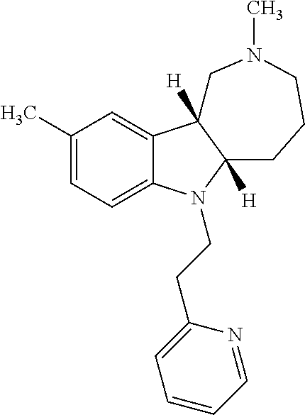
C1(C)=CC=C2C(=C1)C1([H])C([H])(N2CCC2=CC=CC=N2)CCCN(C)C1
